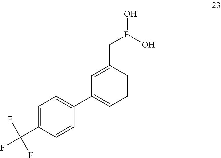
C1=C(C(F)(F)F)C=CC(C2=CC=CC(CB(O)O)=C2)=C1
